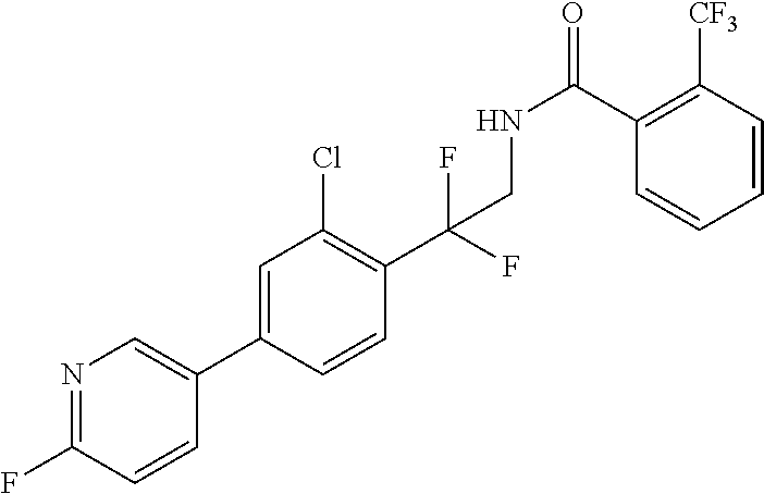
C1(C2=CN=C(F)C=C2)=CC(Cl)=C(C(F)(CNC(C2=C([CF3])C=CC=C2)=O)F)C=C1
